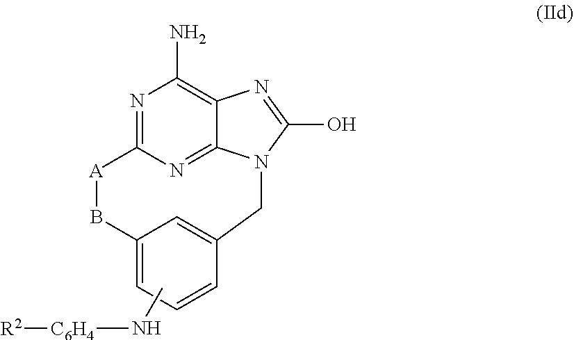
N1=C2N=C3C(=C1N)N=C(O)N3CC1=CC(=CC=C1)B[A]2.CN[C6H4][R2]
